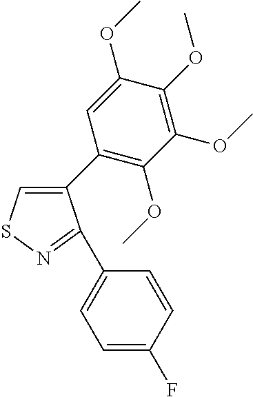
C1(C2=C(OC)C(OC)=C(OC)C(OC)=C2)=CSN=C1C1=CC=C(F)C=C1
